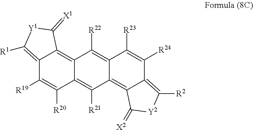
C12=C([R1])[Y1]C(=[X1])C1=C1C(=C([R21])C3=C4C(=C([R2])[Y2]C4=[X2])C([R24])=C([R23])C3=C1[R22])C([R20])=C2[R19]
